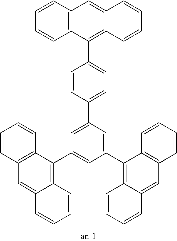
C12=C(C=CC=C1)C=C1C(=C2C2=CC=C(C3=CC(C4=C5C(=CC6=C4C=CC=C6)C=CC=C5)=CC(C4=C5C(=CC6=C4C=CC=C6)C=CC=C5)=C3)C=C2)C=CC=C1
